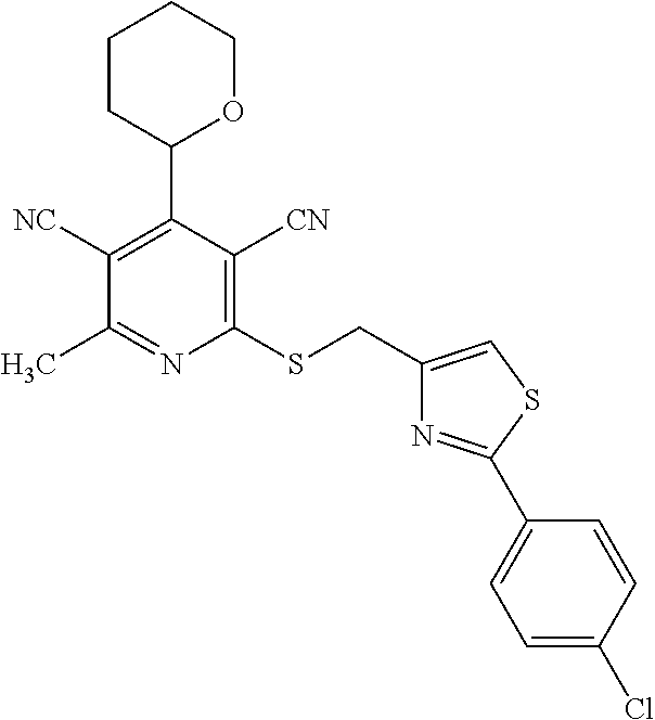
C1(CSC2=C([CN])C(C3OCCCC3)=C([NC])C(C)=N2)=CSC(C2=CC=C(Cl)C=C2)=N1
